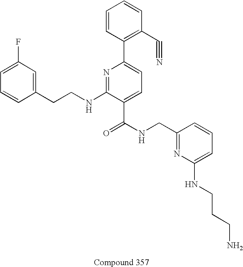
C1=CC(CCNC2=NC(C3=C(C#N)C=CC=C3)=CC=C2C(NCC2=NC(NCCCN)=CC=C2)=O)=CC(F)=C1
